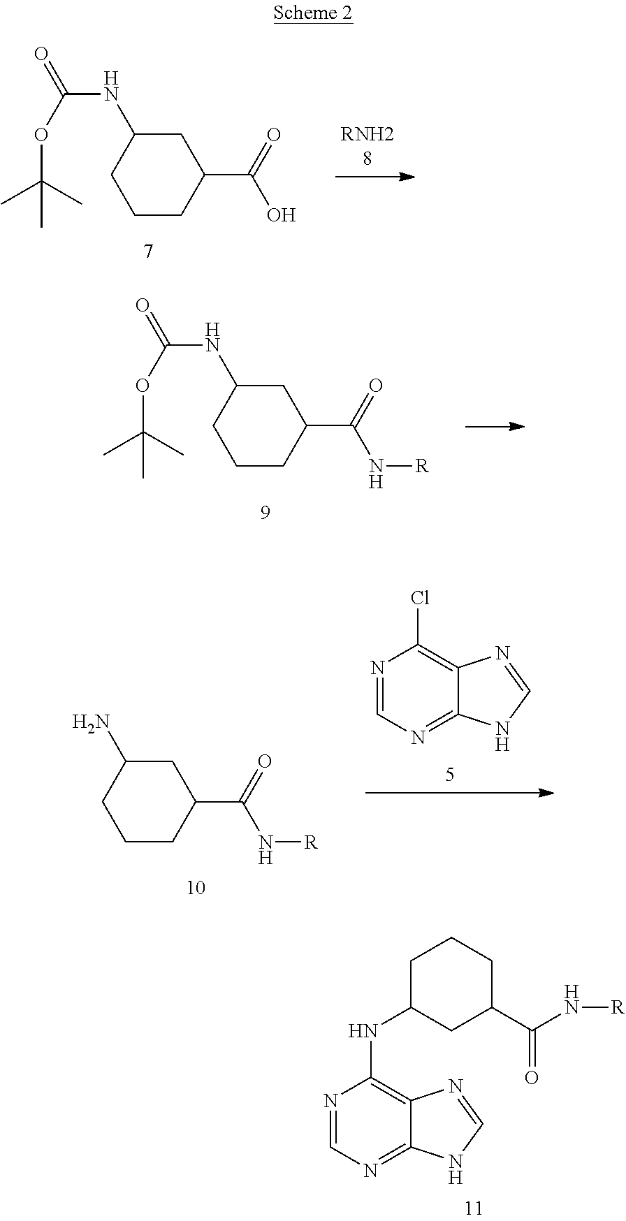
C1CC(C(=O)O)CC(NC(=O)OC(C)(C)C)C1.C1CC(C(=O)N[R])CC(NC(=O)OC(C)(C)C)C1.N1=CN=C2C(=C1Cl)N=CN2.C1CC(C(=O)N[R])CC(N)C1.N1=CN=C2C(=C1NC1CC(C(N[R])=O)CCC1)N=CN2
